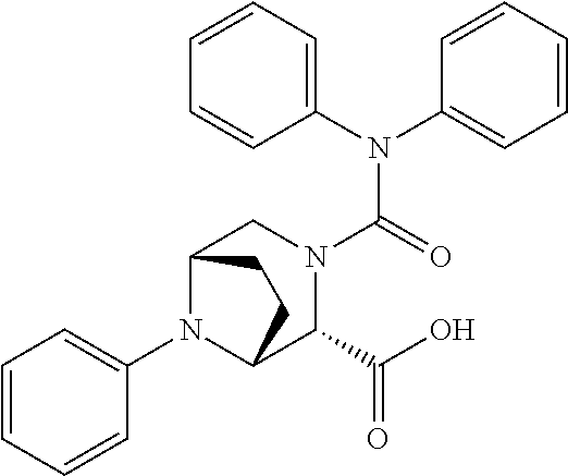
C1(N2C3C(C(O)=O)N(C(N(C4=CC=CC=C4)C4=CC=CC=C4)=O)CC2CC3)=CC=CC=C1
